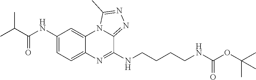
C1=C(NC(C(C)C)=O)C=C2C(=C1)N=C(NCCCCNC(=O)OC(C)(C)C)C1=NN=C(C)N21
